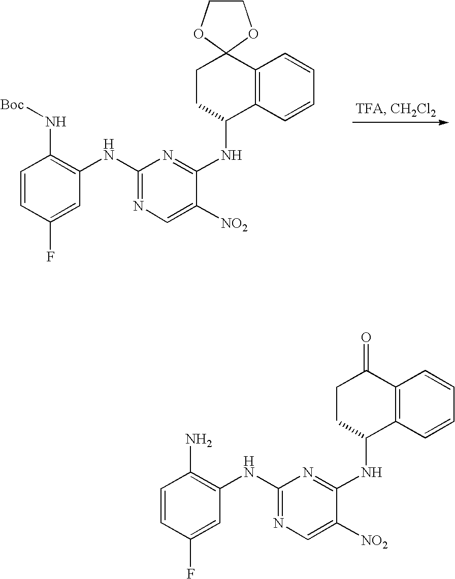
C1=CC(F)=CC(NC2=NC=C([NO2])C(NC3C4=C(C5(CC3)OCCO5)C=CC=C4)=N2)=C1N[Boc].C1=CC(F)=CC(NC2=NC=C([NO2])C(NC3C4=C(C(=O)CC3)C=CC=C4)=N2)=C1N
